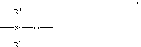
C[Si](OC)([R1])[R2]
